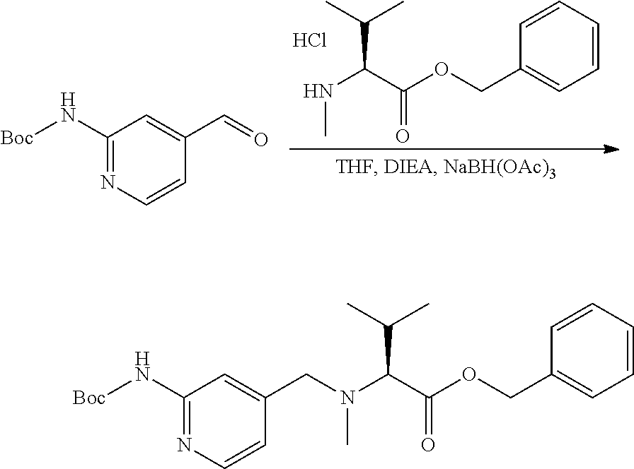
CNC(C(C)C)C(OCC1=CC=CC=C1)=O.Cl.C1(N[Boc])=NC=CC(C=O)=C1.C1(N[Boc])=NC=CC(CN(C)C(C(C)C)C(OCC2=CC=CC=C2)=O)=C1
